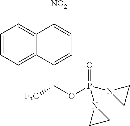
C1=CC=C2C(=C1)C([NO2])=CC=C2C(OP(N1CC1)(N1CC1)=O)[F3C]
